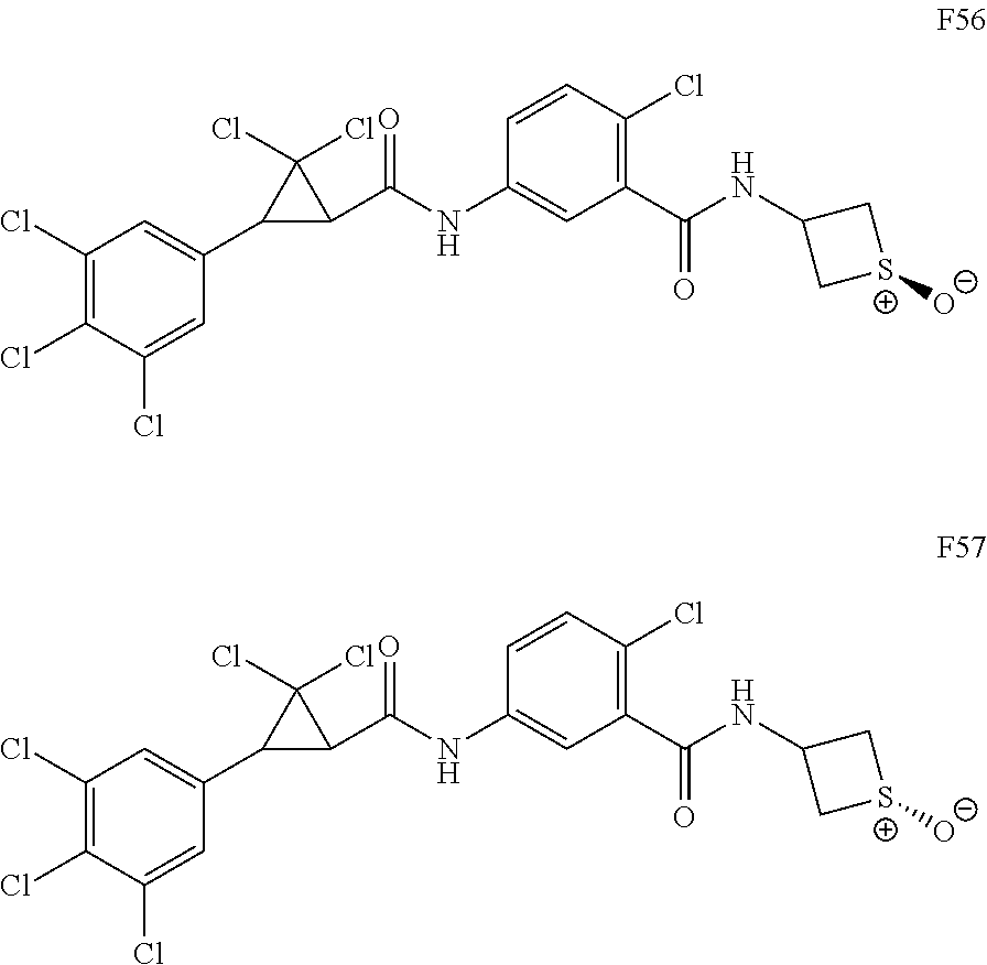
C1(Cl)=C(Cl)C(Cl)=CC(C2C(C(NC3=CC(C(NC4C[S+]([O-])C4)=O)=C(Cl)C=C3)=O)C2(Cl)Cl)=C1.C1(Cl)=C(Cl)C(Cl)=CC(C2C(C(NC3=CC(C(NC4C[S+]([O-])C4)=O)=C(Cl)C=C3)=O)C2(Cl)Cl)=C1
